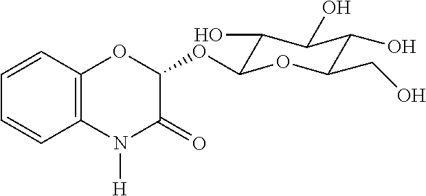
C1=CC2=C(C=C1)N([H])C(=O)C(OC1C(O)C(O)C(O)C(CO)O1)O2
